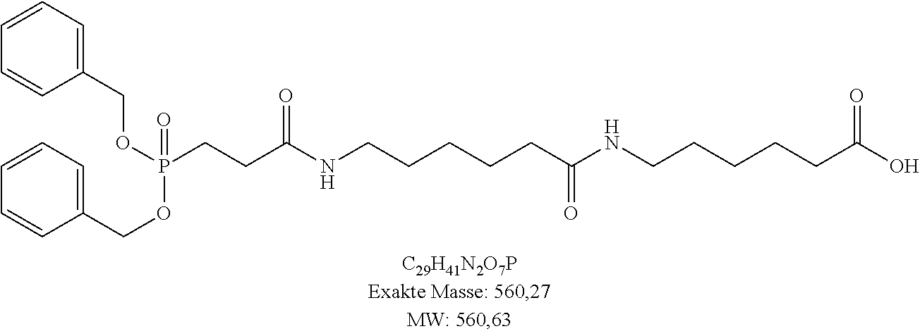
OC(CCCCCNC(CCCCCNC(CCP(=O)(OCC1=CC=CC=C1)OCC1=CC=CC=C1)=O)=O)=O
